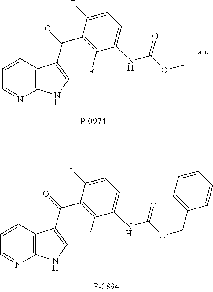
C12=C(C=CC=N1)C(C(C1=C(F)C(NC(=O)OC)=CC=C1F)=O)=CN2.C12=C(C=CC=N1)C(C(C1=C(F)C(NC(=O)OCC3=CC=CC=C3)=CC=C1F)=O)=CN2
